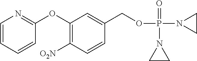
C1=CC=CC(OC2=C([O2N])C=CC(COP(N3CC3)(=O)N3CC3)=C2)=N1
